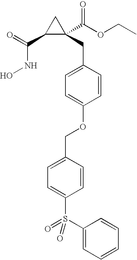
C1(C(=O)NO)C(CC2=CC=C(OCC3=CC=C(S(C4=CC=CC=C4)(=O)=O)C=C3)C=C2)(C(OCC)=O)C1
